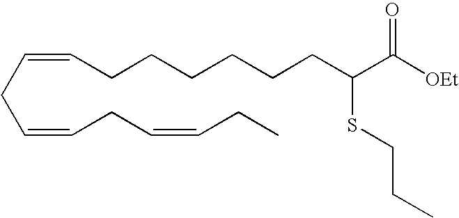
C(=CCC=CCC)CC=CCCCCCCC(C([OEt])=O)SCCC
